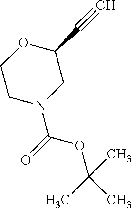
C1CN(C(=O)OC(C)(C)C)CC(C#C)O1
